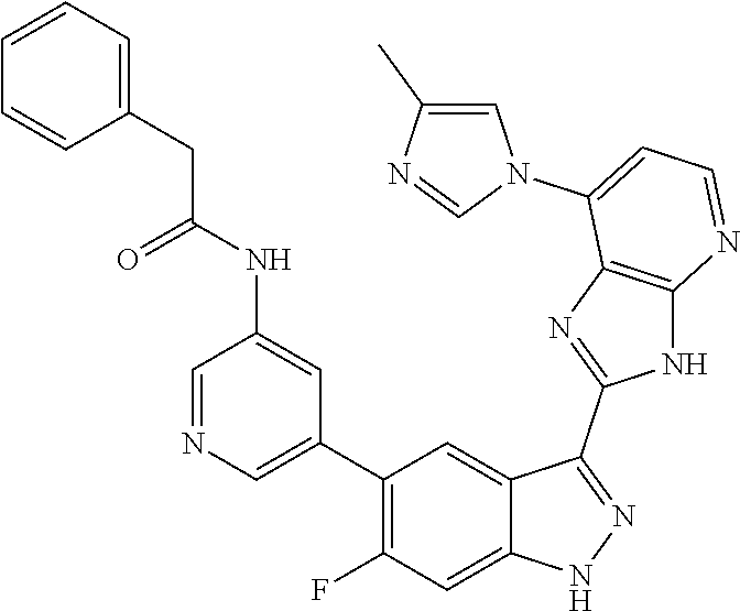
C1=NC=C(C2=C(F)C=C3C(=C2)C(C2=NC4=C(N2)N=CC=C4N2C=C(C)N=C2)=NN3)C=C1NC(CC1=CC=CC=C1)=O
